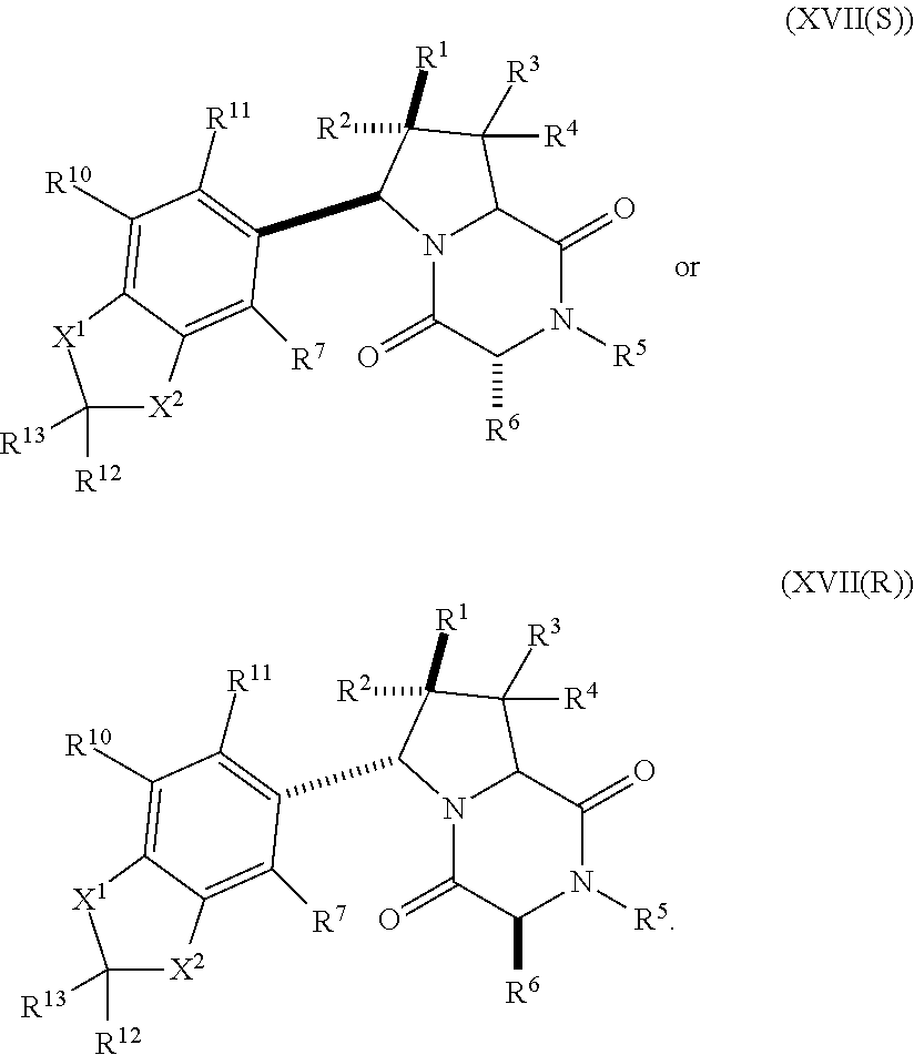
N12C(=O)C([R6])N([R5])C(=O)C1C([R4])([R3])C([R1])([R2])C2C1=C([R11])C([R10])=C2C(=C1[R7])[X2]C([R12])([R13])[X1]2.N12C(=O)C([R6])N([R5])C(=O)C1C([R4])([R3])C([R1])([R2])C2C1=C([R11])C([R10])=C2C(=C1[R7])[X2]C([R12])([R13])[X1]2
